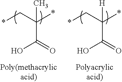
C(C(C*)(*)C)(O)=O.C(C(C*)(*)[H])(O)=O
